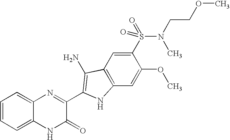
C1=C2C(=CC=C1)N=C(C1=C(N)C3=C(C=C(OC)C(S(N(CCOC)C)(=O)=O)=C3)N1)C(=O)N2
